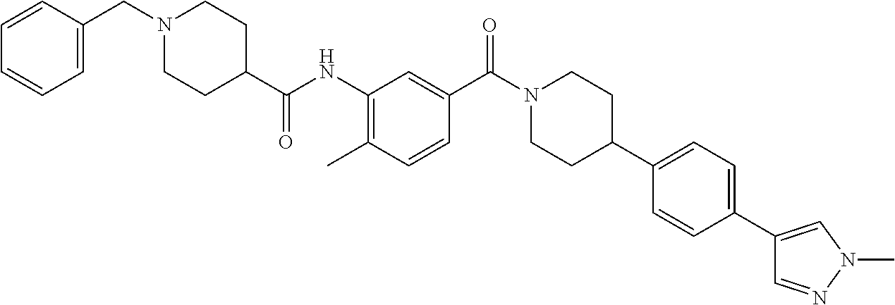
C1=C(CN2CCC(C(NC3=C(C)C=CC(C(=O)N4CCC(C5=CC=C(C6=CN(C)N=C6)C=C5)CC4)=C3)=O)CC2)C=CC=C1
